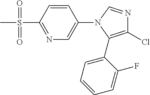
N1=C(S(C)(=O)=O)C=CC(N2C(C3=CC=CC=C3F)=C(Cl)N=C2)=C1
